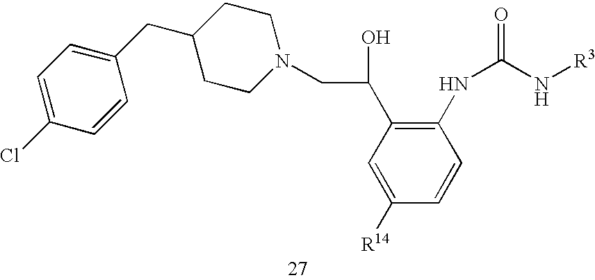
C1(CC2=CC=C(Cl)C=C2)CCN(CC(C2=C(NC(N[R3])=O)C=CC([R14])=C2)O)CC1
